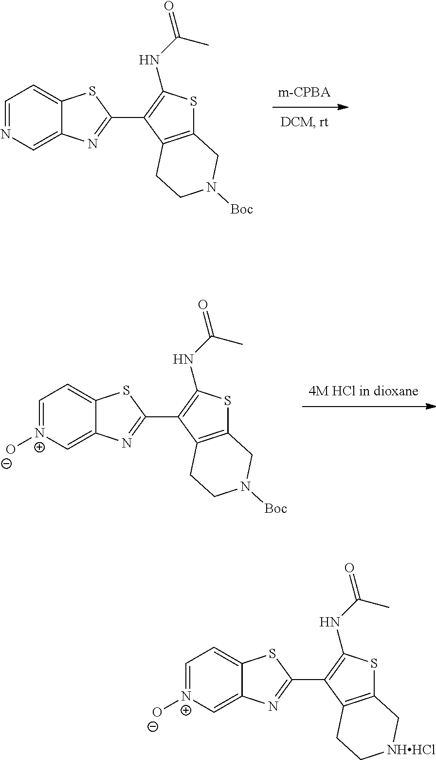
C1=NC=C2C(=C1)SC(C1=C(NC(=O)C)SC3=C1CCN([Boc])C3)=N2.C1=[N+]([O-])C=C2C(=C1)SC(C1=C(NC(=O)C)SC3=C1CCN([Boc])C3)=N2.C1=[N+]([O-])C=C2C(=C1)SC(C1=C(NC(=O)C)SC3=C1CC[NHHCl]C3)=N2
